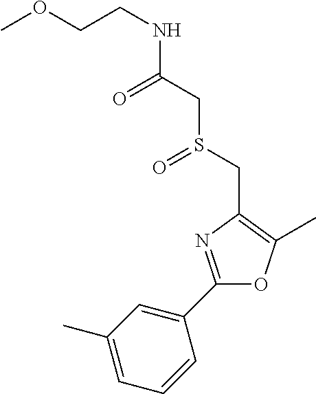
O(CCNC(CS(CC1=C(C)OC(C2=CC(C)=CC=C2)=N1)=O)=O)C
